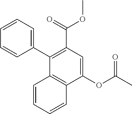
C1=CC=C(C2=C(C(=O)OC)C=C(OC(C)=O)C3=C2C=CC=C3)C=C1
